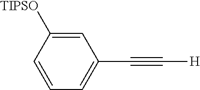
C1=C([TIPSO])C=CC=C1C#C[H]
